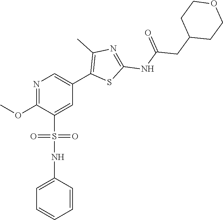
N1=C(OC)C(S(=O)(=O)NC2=CC=CC=C2)=CC(C2=C(C)N=C(NC(CC3CCOCC3)=O)S2)=C1
